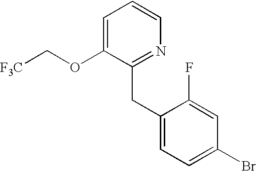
C1=C(OC[F3C])C(CC2=CC=C(Br)C=C2F)=NC=C1
